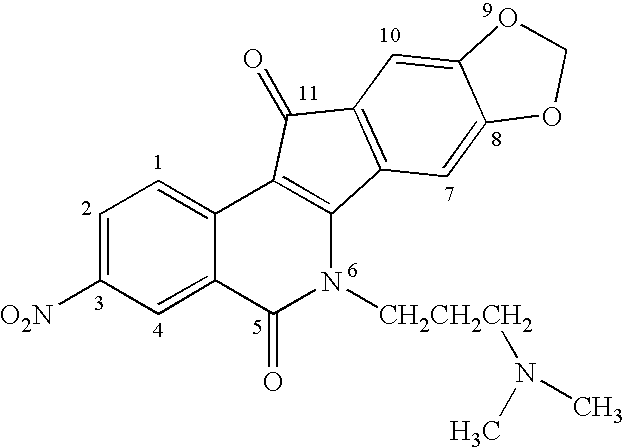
C1=C([O2N])C=C2C(=C1)C1=C(N([CH2CH2CH2]N(C)C)C2=O)C2=C(C1=O)C=C1C(=C2)OCO1
